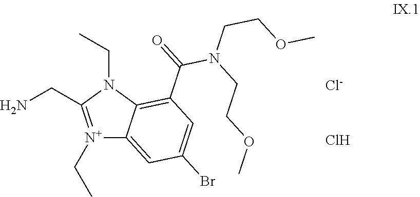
[N+]1(CC)=C(CN)N(CC)C2=C(C(N(CCOC)CCOC)=O)C=C(Br)C=C12.[Cl-].Cl
